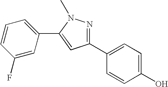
C1=C(C2=NN(C)C(C3=CC=CC(F)=C3)=C2)C=CC(O)=C1
